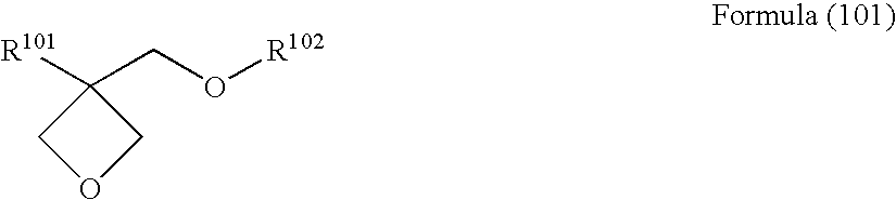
[R102]OCC1([R101])COC1
